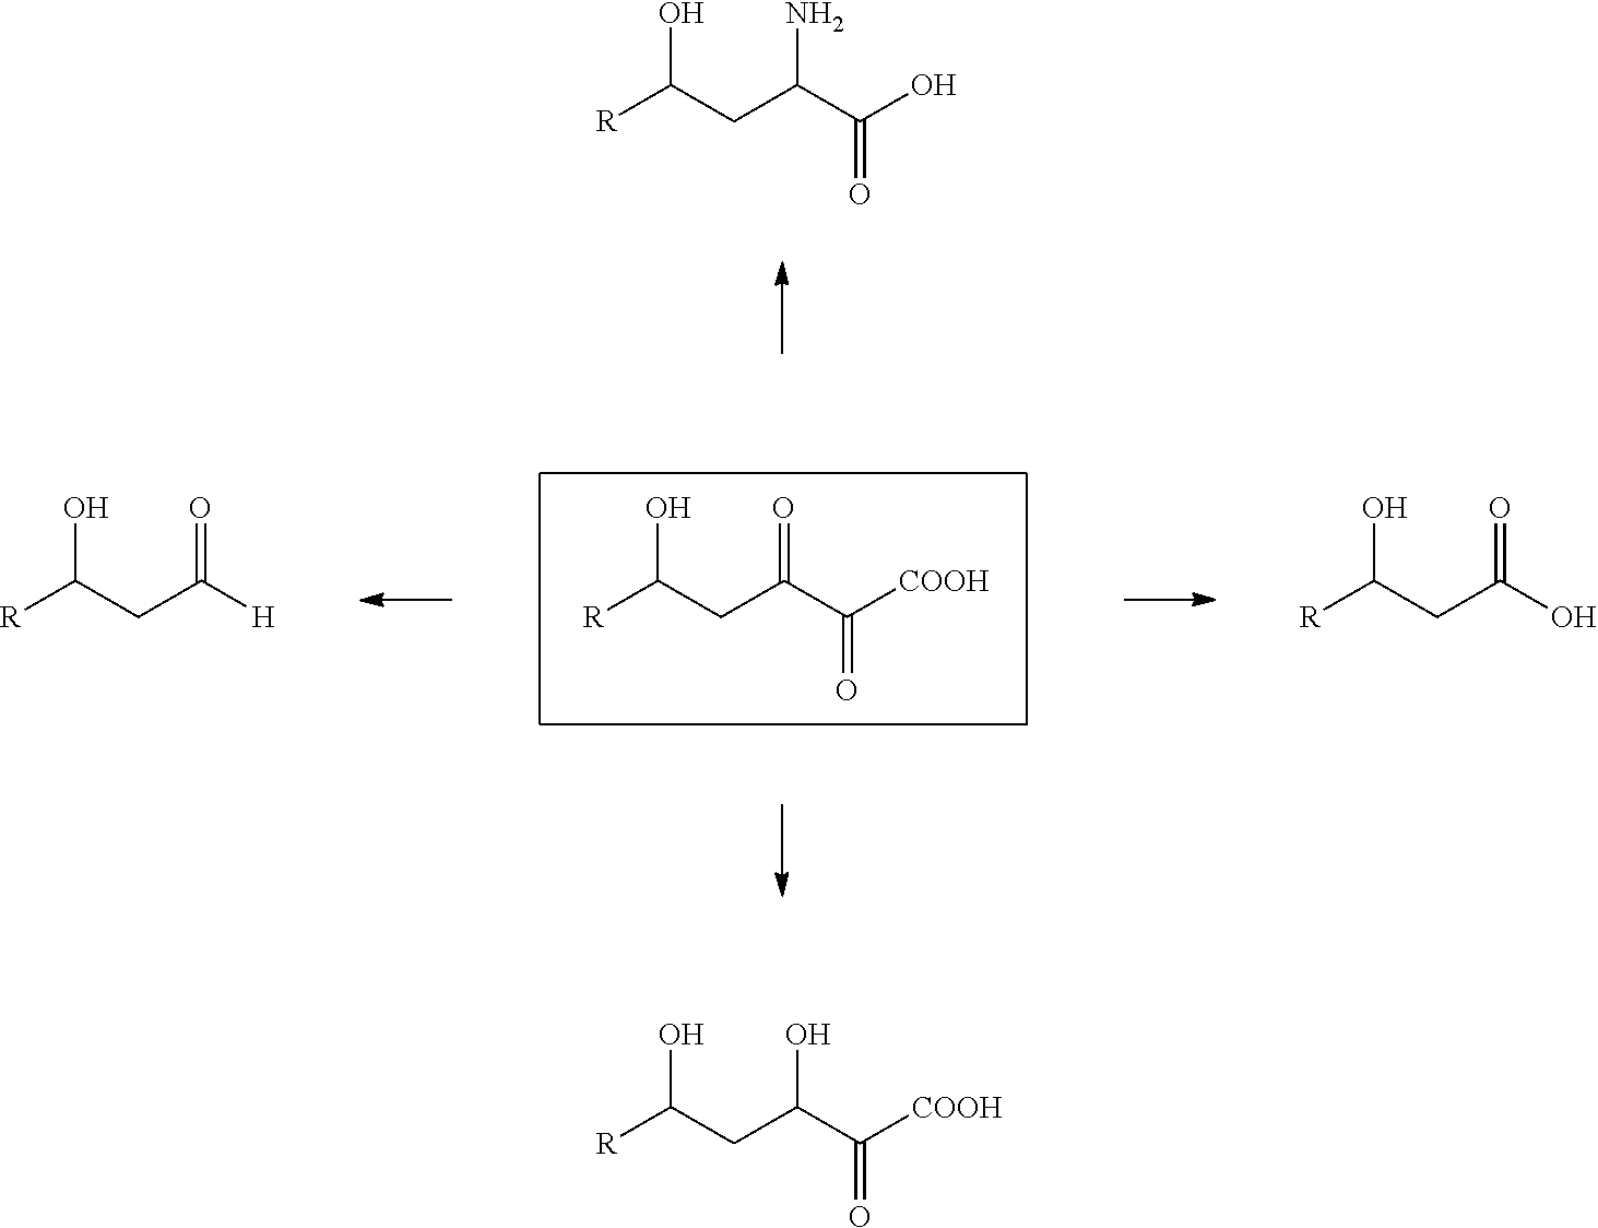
[R]C(CC(C([COOH])=O)=O)O.[R]C(CC([H])=O)O.[R]C(CC(O)=O)O.[R]C(CC(C(O)=O)N)O.[R]C(CC(C([COOH])=O)O)O
